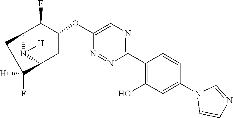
C1(C2=C(O)C=C(N3C=CN=C3)C=C2)=NC=C(OC2C(F)C3N([H])C(C2)C([H])(F)C3)N=N1
